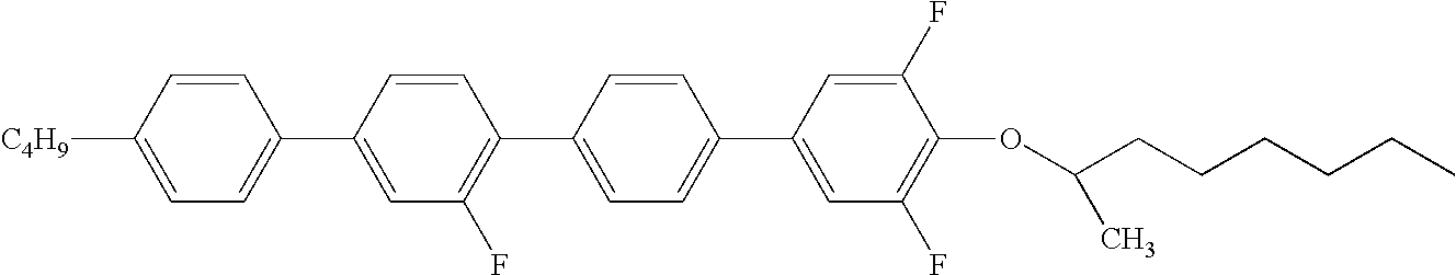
C1=CC([C4H9])=CC=C1C1=CC(F)=C(C2=CC=C(C3=CC(F)=C(OC(CCCCCC)C)C(F)=C3)C=C2)C=C1
